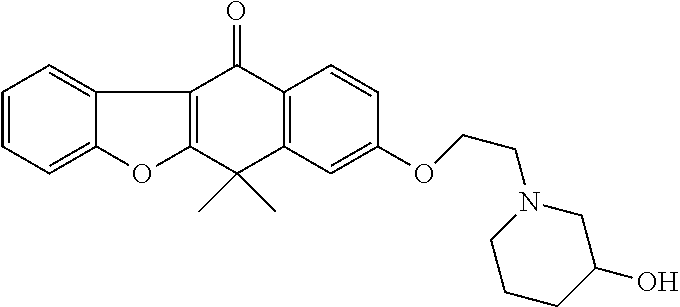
C1=CC=C2C(=C1)C1=C(O2)C(C)(C)C2=C(C1=O)C=CC(OCCN1CCCC(O)C1)=C2
